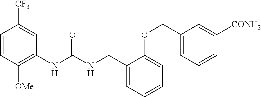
C1=CC([OMe])=C(NC(NCC2=CC=CC=C2OCC2=CC=CC([CONH2])=C2)=O)C=C1[CF3]
